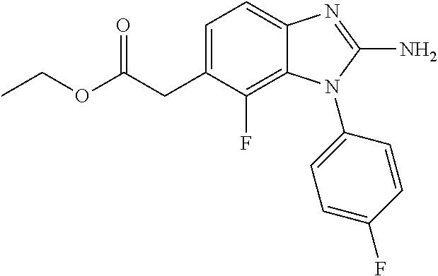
C12=C(F)C(CC(OCC)=O)=CC=C1N=C(N)N2C1=CC=C(F)C=C1
